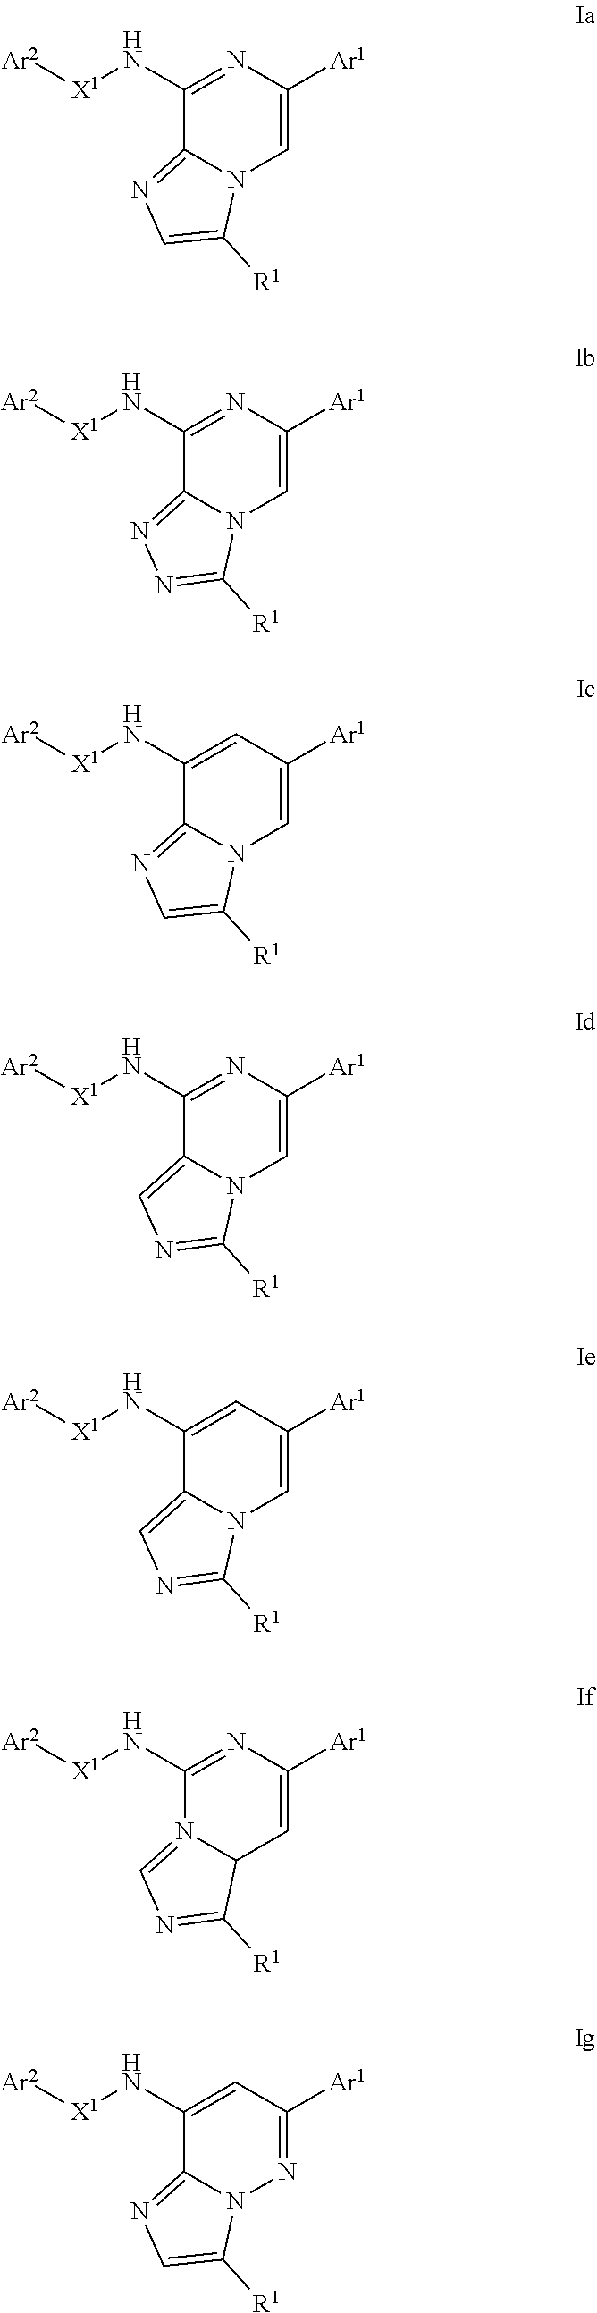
[Ar2][X1]NC1=NC([Ar1])=CN2C1=NC=C2[R1].[Ar2][X1]NC1=NC([Ar1])=CN2C1=NN=C2[R1].[Ar2][X1]NC1=CC([Ar1])=CN2C1=NC=C2[R1].[Ar2][X1]NC1=NC([Ar1])=CN2C1=CN=C2[R1].[Ar2][X1]NC1=CC([Ar1])=CN2C1=CN=C2[R1].[Ar2][X1]NC1=NC([Ar1])=CC2N1=CN=C2[R1].[Ar2][X1]NC1=CC([Ar1])=NN2C1=NC=C2[R1]
